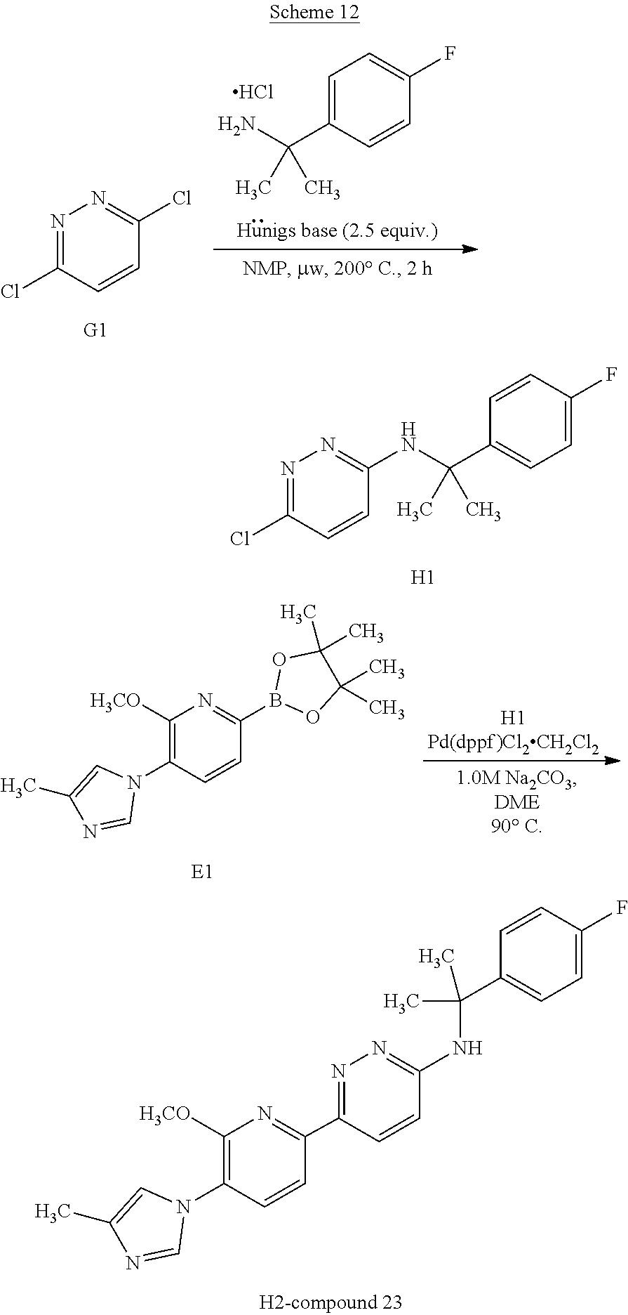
N1=C(Cl)C=CC(NC(C2=CC=C(F)C=C2)(C)C)=N1.[H1].C1([H3CO])=C(N2C=C(C)N=C2)C=CC(B2OC(C)(C)C(C)(C)O2)=N1.C1([H3CO])=C(N2C=C(C)N=C2)C=CC(C2=NN=C(NC(C)(C)C3=CC=C(F)C=C3)C=C2)=N1.N1=C(Cl)C=CC(Cl)=N1.C1=C(C(N)(C)C)C=CC(F)=C1.Cl
